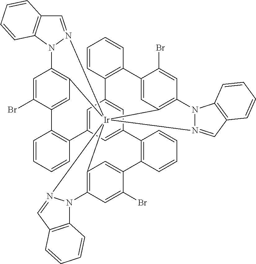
C12=C3C=C(Br)C(=C1)C1=C(C=CC=C1)C1=CC4=CC(=C1)C1=C(C=CC=C1)C1=CC5=C(C=C1Br)N1N(=CC6=C1C=CC=C6)[Ir]251(C2=C(C=C(Br)C(=C2)C2=C4C=CC=C2)N2N1=CC1=C2C=CC=C1)N1=CC2=C(N31)C=CC=C2
